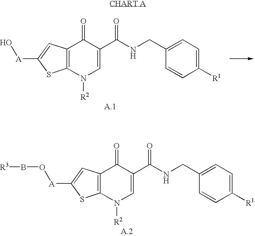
C12=C(N([R2])C=C(C(NCC3=CC=C([R1])C=C3)=O)C1=O)SC([A]O)=C2.C12=C(N([R2])C=C(C(NCC3=CC=C([R1])C=C3)=O)C1=O)SC([A]OB[R3])=C2
